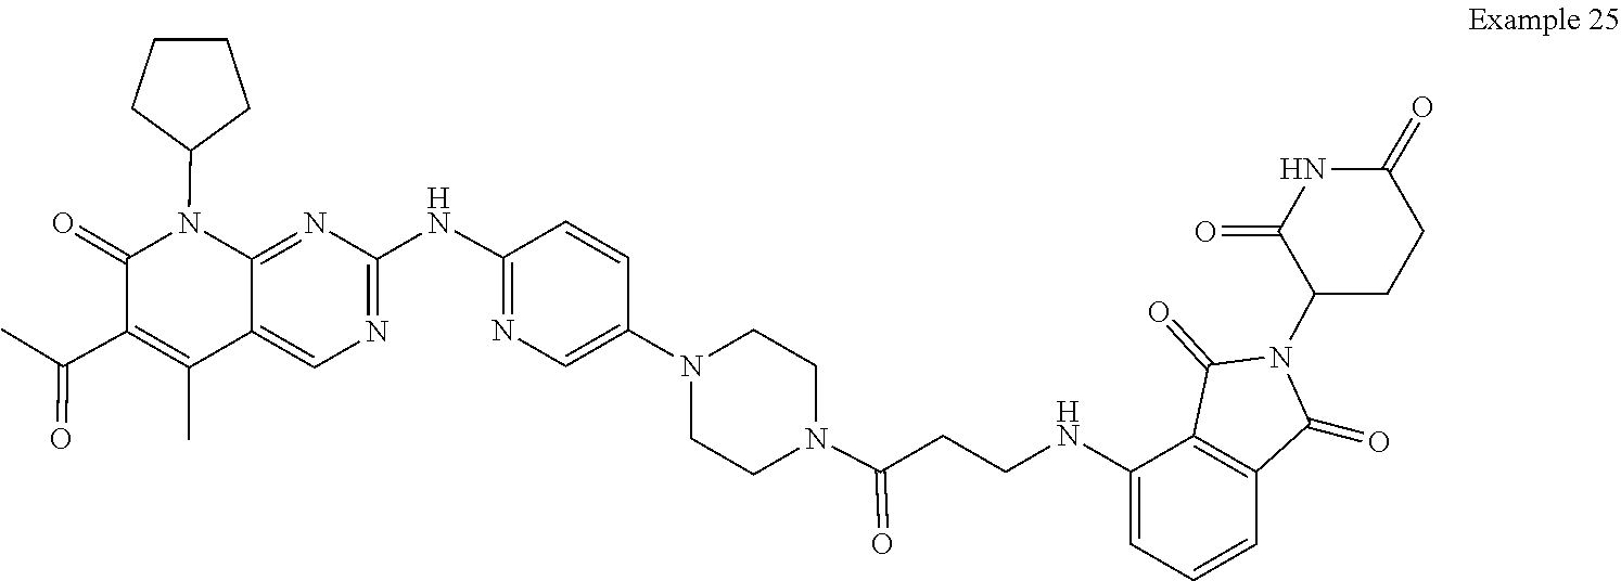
N1(C2=CN=C(NC3=NC=C4C(C)=C(C(=O)C)C(=O)N(C5CCCC5)C4=N3)C=C2)CCN(C(=O)CCNC2=CC=CC3=C2C(=O)N(C2C(=O)NC(=O)CC2)C3=O)CC1
